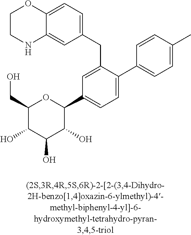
C1(CO)C(O)C(O)C(O)C(C2=CC=C(C3=CC=C(C)C=C3)C(CC3=CC=C4C(=C3)NCCO4)=C2)O1
